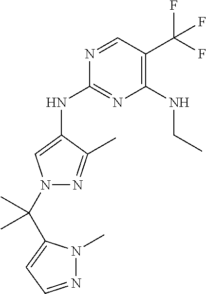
C1(NC2=CN(C(C)(C)C3=CC=NN3C)N=C2C)=NC(NCC)=C(C(F)(F)F)C=N1
